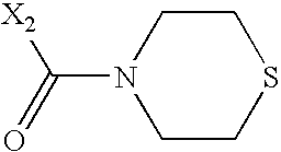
C1CSCCN1C(=O)[X2]
